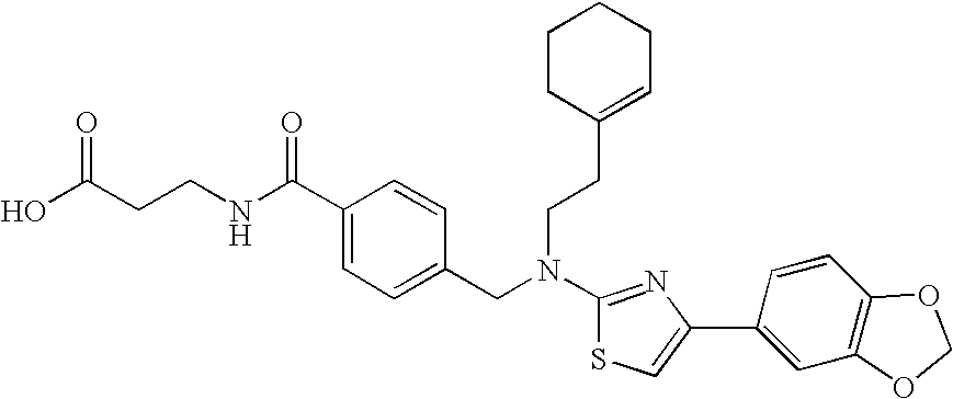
N(C1=NC(C2=CC3=C(C=C2)OCO3)=CS1)(CC1=CC=C(C(NCCC(O)=O)=O)C=C1)CCC1=CCCCC1
